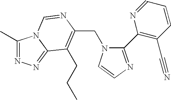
C(N1C(C2=C(C#N)C=CC=N2)=NC=C1)C1=C(CCC)C2=NN=C(C)N2C=N1
